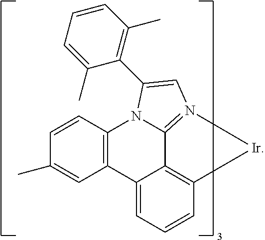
C12=C(C=CC(C)=C1)N1C3=N(C=C1C1=C(C)C=CC=C1C)[Ir]C1=C3C2=CC=C1
